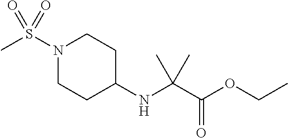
N1(S(C)(=O)=O)CCC(NC(C(OCC)=O)(C)C)CC1
